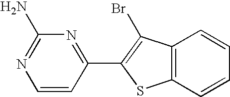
C12=C(C=CC=C1)SC(C1=NC(N)=NC=C1)=C2Br
